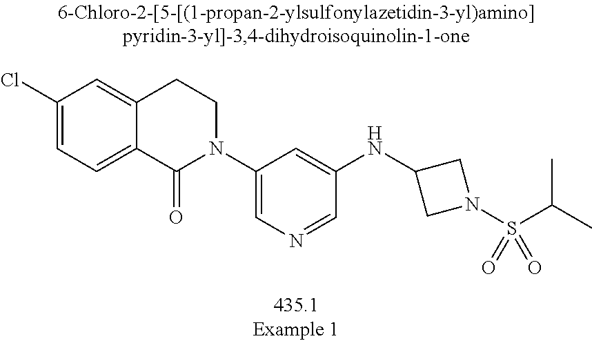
C1(Cl)=CC=C2C(=C1)CCN(C1=CN=CC(NC3CN(S(C(C)C)(=O)=O)C3)=C1)C2=O
